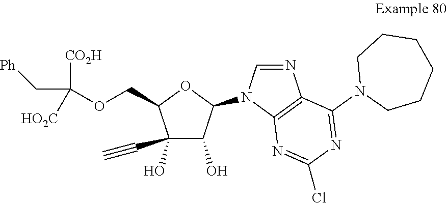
C1(O)(C#C)C(O)C(N2C=NC3=C2N=C(Cl)N=C3N2CCCCCC2)OC1COC([CO2H])(C[Ph])[HO2C]
